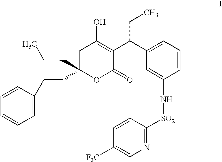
C1=CC=C(CCC2(CCC)OC(=O)C(C(C3=CC=CC(N[SO2]C4=NC=C([F3C])C=C4)=C3)CC)=C(O)C2)C=C1
